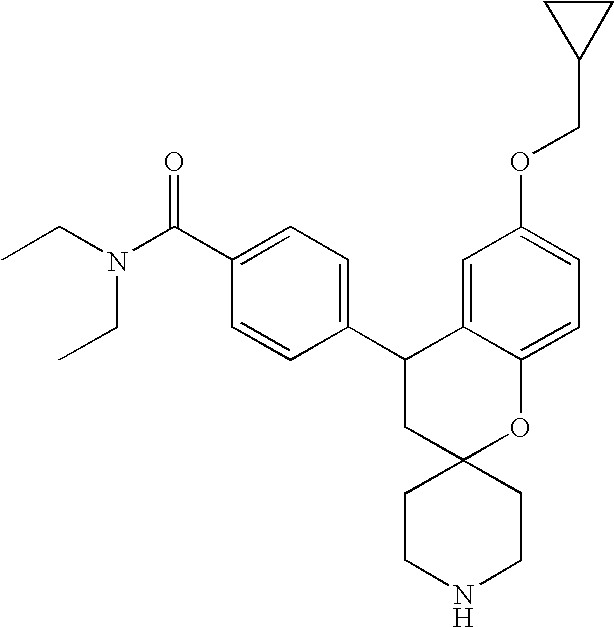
C1(C2CC3(OC4=CC=C(OCC5CC5)C=C24)CCNCC3)=CC=C(C(N(CC)CC)=O)C=C1
